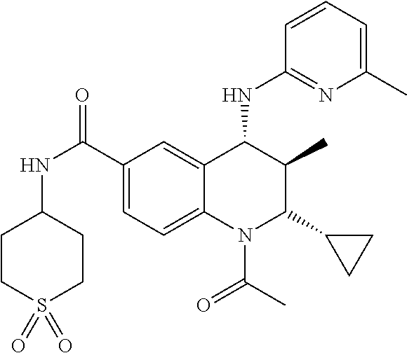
C1(C(=O)NC2CCS(=O)(=O)CC2)=CC=C2C(=C1)C(NC1=NC(C)=CC=C1)C(C)C(C1CC1)N2C(=O)C
